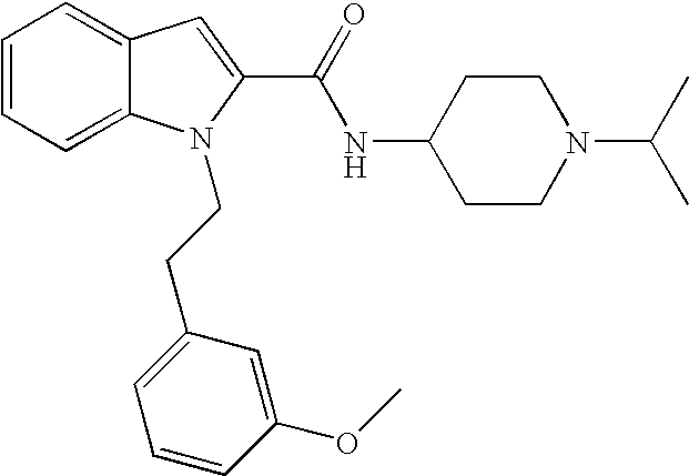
C1=CC=C2C(=C1)C=C(C(=O)NC1CCN(C(C)C)CC1)N2CCC1=CC=CC(OC)=C1
